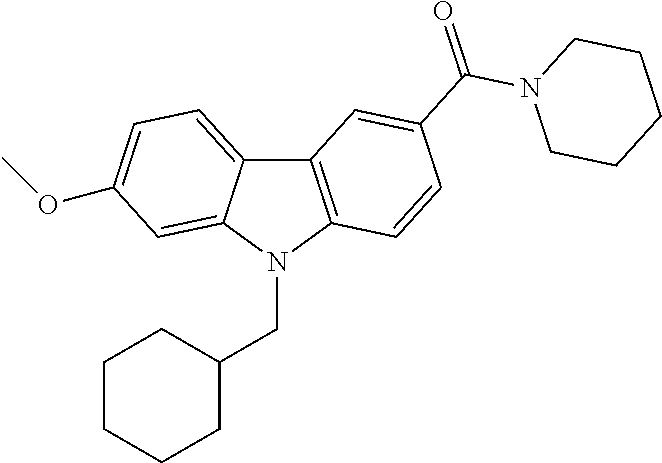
C12=C(N(CC3CCCCC3)C3=CC(OC)=CC=C13)C=CC(C(=O)N1CCCCC1)=C2
